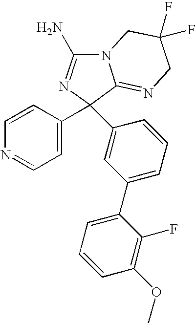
N12C(N)=NC(C3=CC=NC=C3)(C3=CC(C4=CC=CC(OC)=C4F)=CC=C3)C1=NCC(F)(F)C2
